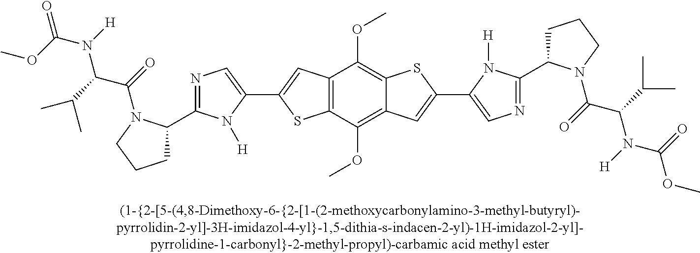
C12=C(C(OC)=C3C(=C1OC)SC(C1=CN=C(C4CCCN4C(=O)C(C(C)C)N([H])C(=O)OC)N1[H])=C3)SC(C1=CN=C(C3CCCN3C(=O)C(C(C)C)N([H])C(OC)=O)N1[H])=C2
